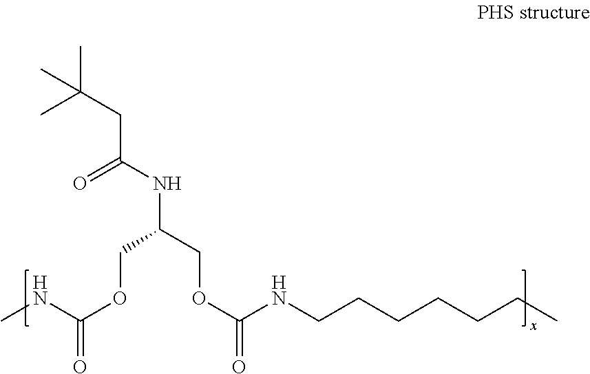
CNC(OCC(COC(NCCCCCCC)=O)NC(=O)CC(C)(C)C)=O
